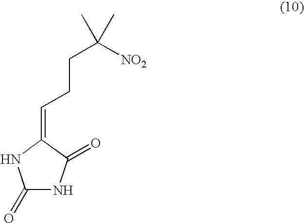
C1(=O)NC(=O)C(=CCCC([NO2])(C)C)N1
